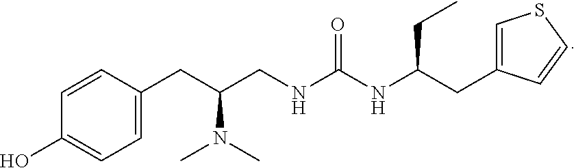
C1=C(CC(N(C)C)CNC(=O)NC(CC2=CSC=C2)CC)C=CC(O)=C1
